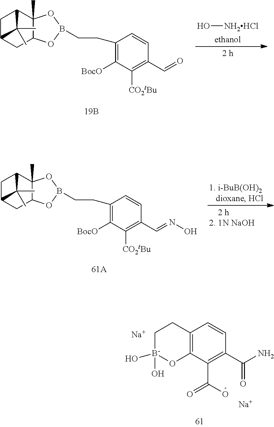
C1C2CC3C(C)(C1C2(C)C)OB(CCC1=C([BocO])C([CO2tBu])=C(C=NO)C=C1)O3.C12=C(C(C(O)=O)=C(C(N)=O)C=C1)O[B-](O)(O)CC2.[Na].[Na].C1C2CC3C(C)(C1C2(C)C)OB(CCC1=C([BocO])C([CO2tBu])=C(C=O)C=C1)O3.O[NH2HCl]
